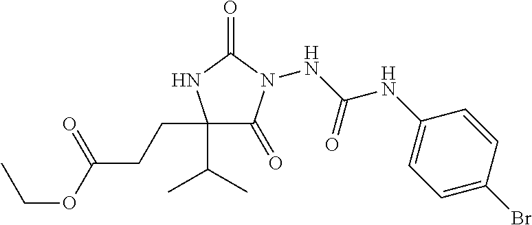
N(C(NC1=CC=C(Br)C=C1)=O)N1C(=O)C(C(C)C)(CCC(=O)OCC)NC1=O
